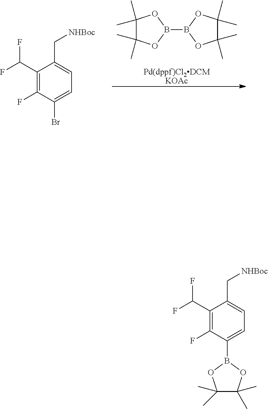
[Pd(dppf)Cl2DCMKOAc].O1B(B2OC(C)(C)C(C)(C)O2)OC(C)(C)C1(C)C.C1(F)=C(C(F)F)C(C[NHBoc])=CC=C1Br.C1(F)=C(C(F)F)C(C[NHBoc])=CC=C1B1OC(C)(C)C(C)(C)O1
